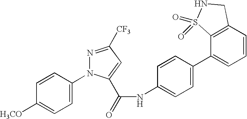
C1=CC(N2N=C([CF3])C=C2C(NC2=CC=C(C3=CC=CC4=C3S(=O)(=O)NC4)C=C2)=O)=CC=C1[H3CO]
